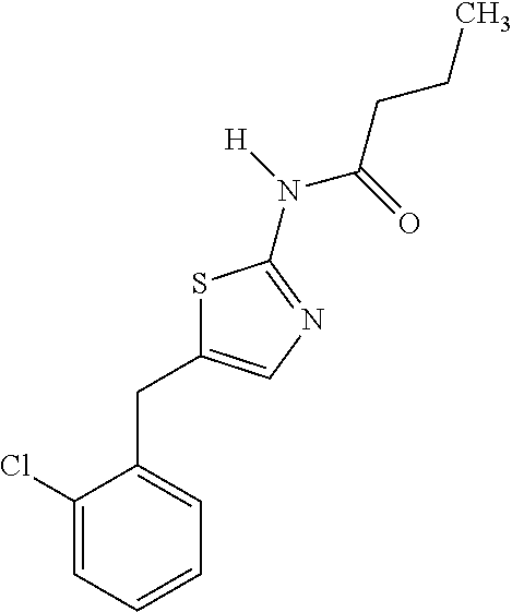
C1(Cl)=CC=CC=C1CC1=CN=C(N(C(=O)CCC)[H])S1
